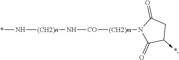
*N[(CH2)n]N[CO][(CH2)m]N1C(=O)C(->*)CC1=O
